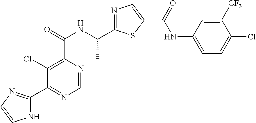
C1=NC(C(=O)NC(C2=NC=C(C(=O)NC3=CC=C(Cl)C([CF3])=C3)S2)C)=C(Cl)C(C2=NC=CN2)=N1
